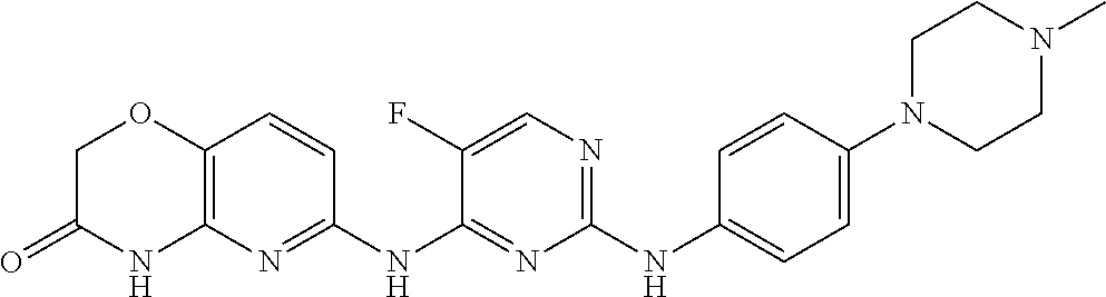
C1(NC2=CC=C(N3CCN(C)CC3)C=C2)=NC=C(F)C(NC2=NC3=C(C=C2)OCC(=O)N3)=N1
